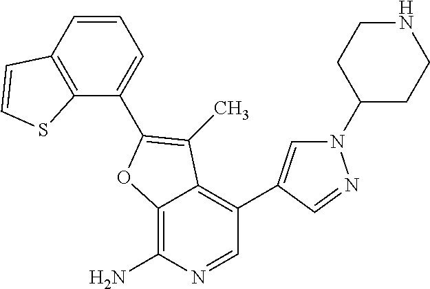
C1=CC2=C(C(C3=C(C)C4=C(C5=CN(C6CCNCC6)N=C5)C=NC(N)=C4O3)=C1)SC=C2
